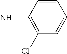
C1(Cl)=C(N)C=CC=C1
